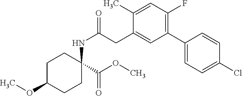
C1C(OC)CCC(C(=O)OC)(NC(CC2=CC(C3=CC=C(Cl)C=C3)=C(F)C=C2C)=O)C1
